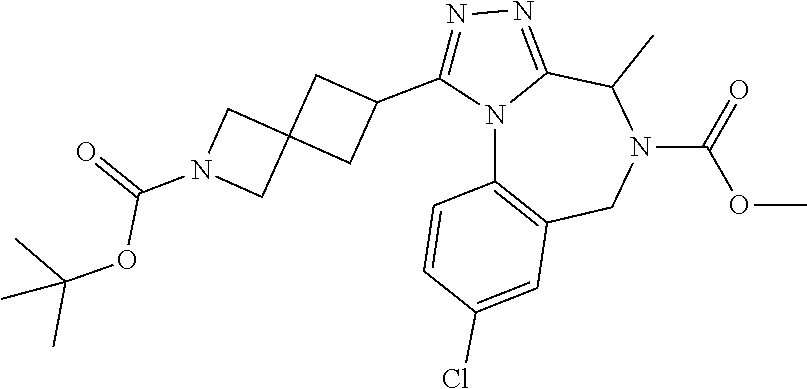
N1=C(C2CC3(C2)CN(C(=O)OC(C)(C)C)C3)N2C(=N1)C(C)N(C(=O)OC)CC1=C2C=CC(Cl)=C1
